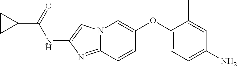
N12C(=NC(NC(C3CC3)=O)=C1)C=CC(OC1=CC=C(N)C=C1C)=C2
